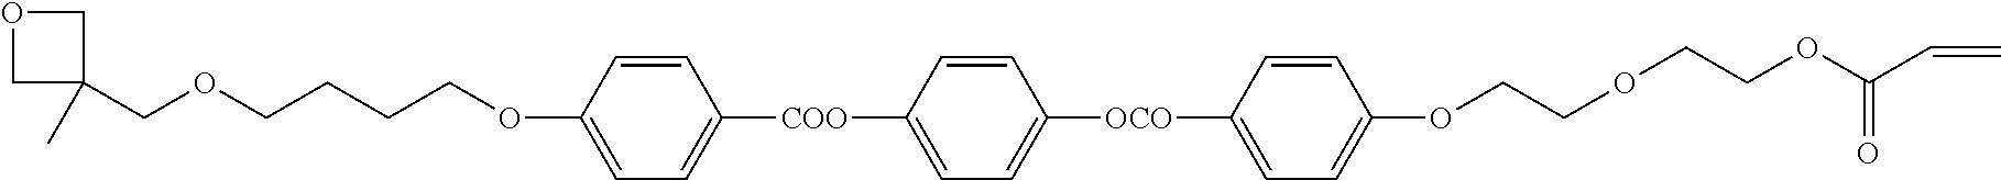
C1OCC1(C)COCCCCOC1=CC=C([COO]C2=CC=C([OCO]C3=CC=C(OCCOCCOC(C=C)=O)C=C3)C=C2)C=C1
